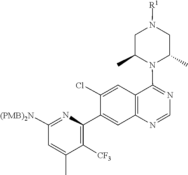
N1=CN=C(N2C(C)CN([R1])CC2C)C2=C1C=C(C1=C([CF3])C(C)=CC([(PMB)2N])=N1)C(Cl)=C2
